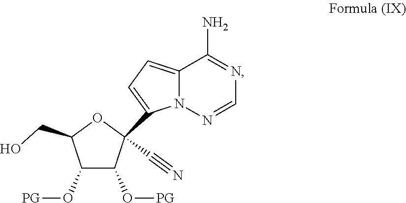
C1(O[PG])C(O[PG])C(C#N)(C2=CC=C3N2N=CN=C3N)OC1CO
